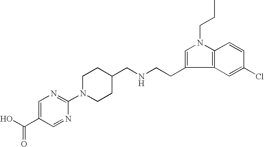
C12=C(C=C(Cl)C=C1)C(CCNCC1CCN(C3=NC=C(C(O)=O)C=N3)CC1)=CN2CCC
